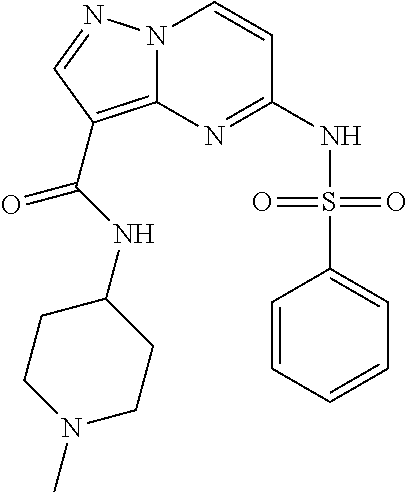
C1(S(NC2=NC3=C(C(=O)NC4CCN(C)CC4)C=NN3C=C2)(=O)=O)=CC=CC=C1
